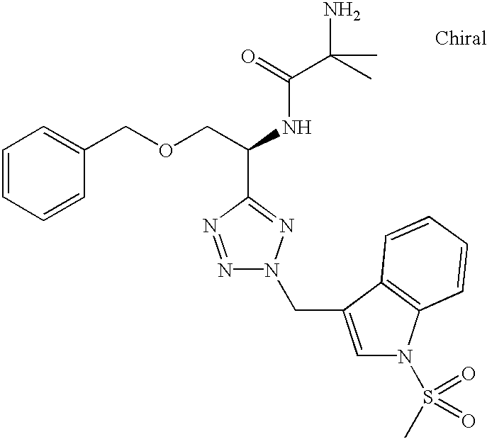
C1=CC=CC(COCC(NC(C(C)(N)C)=O)C2=NN(CC3=CN(S(C)(=O)=O)C4=C3C=CC=C4)N=N2)=C1
